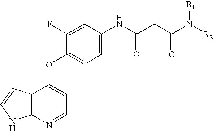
C1(F)=CC(NC(CC(=O)N([R2])[R1])=O)=CC=C1OC1=CC=NC2=C1C=CN2
